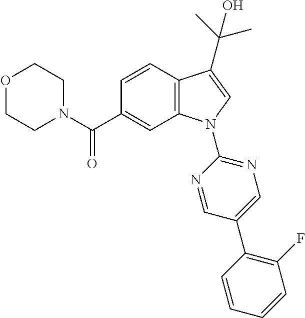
O1CCN(C(C2=CC3=C(C=C2)C(C(C)(C)O)=CN3C2=NC=C(C3=C(F)C=CC=C3)C=N2)=O)CC1
